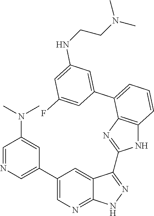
C1=C(C2=CC=CC3=C2N=C(C2=NNC4=NC=C(C5=CN=CC(N(C)C)=C5)C=C42)N3)C=C(F)C=C1NCCN(C)C
